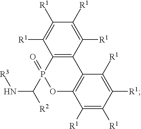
N(C(P1(=O)OC2=C(C3=C1C([R1])=C([R1])C([R1])=C3[R1])C([R1])=C([R1])C([R1])=C2[R1])[R2])[R3]
